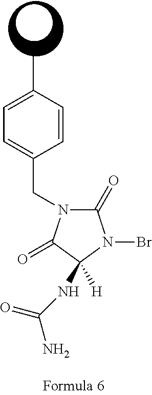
CC1=CC=C(CN2C(=O)N(Br)C(NC(N)=O)([H])C2=O)C=C1
